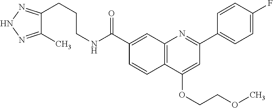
C1(C(NCCCC2=NNN=C2C)=O)=CC2=C(C=C1)C(OCCOC)=CC(C1=CC=C(F)C=C1)=N2
